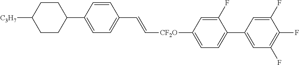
C1(C2CCC([C3H7])CC2)=CC=C(C=C[CF2O]C2=CC=C(C3=CC(F)=C(F)C(F)=C3)C(F)=C2)C=C1
